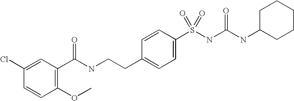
C1=C(Cl)C=CC(OC)=C1C(NCCC1=CC=C(S(NC(NC2CCCCC2)=O)(=O)=O)C=C1)=O
